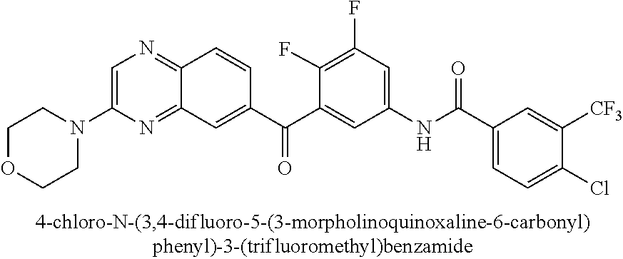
C1=C(N2CCOCC2)N=C2C(=N1)C=CC(C(C1=CC(NC(C3=CC=C(Cl)C([CF3])=C3)=O)=CC(F)=C1F)=O)=C2
